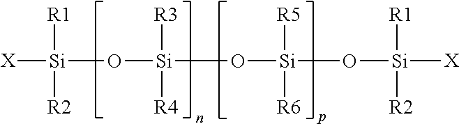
[X][Si]([R2])([R1])O[Si](O[Si]([R6])([R5])O[Si]([R1])([R2])[X])([R4])[R3]
